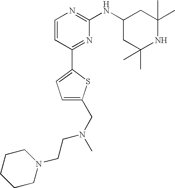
C1=CC(C2=CC=C(CN(C)CCN3CCCCC3)S2)=NC(NC2CC(C)(C)NC(C)(C)C2)=N1
